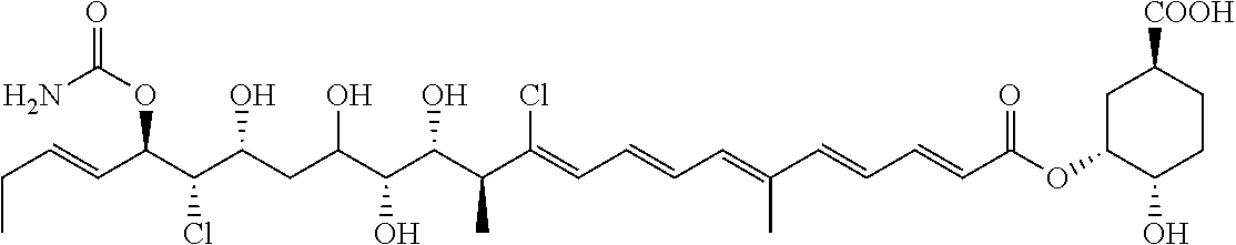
CCC=CC(C(C(CC(C(C(C(C(=CC=CC=C(C=CC=CC(OC1C(O)CCC([COOH])C1)=O)C)Cl)C)O)O)O)O)Cl)OC(=O)N
